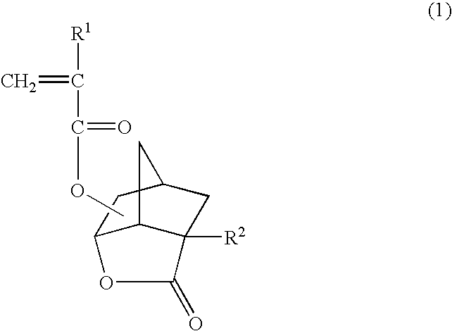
C12C3C([R2])(CC(C1)C3)C(=O)O2.COC(C([R1])=C)=O
